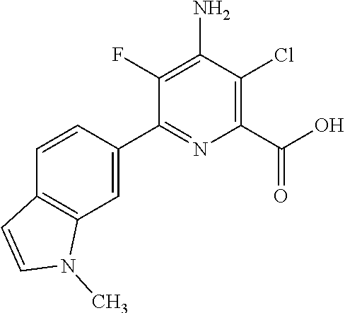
C1(F)=C(N)C(Cl)=C(C(O)=O)N=C1C1=CC2=C(C=C1)C=CN2C
